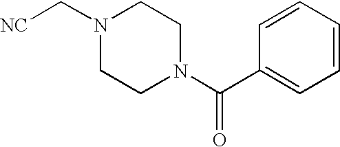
N1(C[NC])CCN(C(C2=CC=CC=C2)=O)CC1
